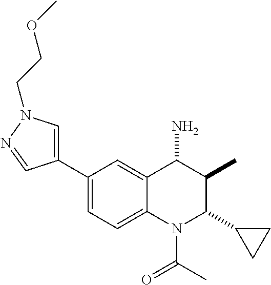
C1(C2=CN(CCOC)N=C2)=CC=C2C(=C1)C(N)C(C)C(C1CC1)N2C(=O)C
